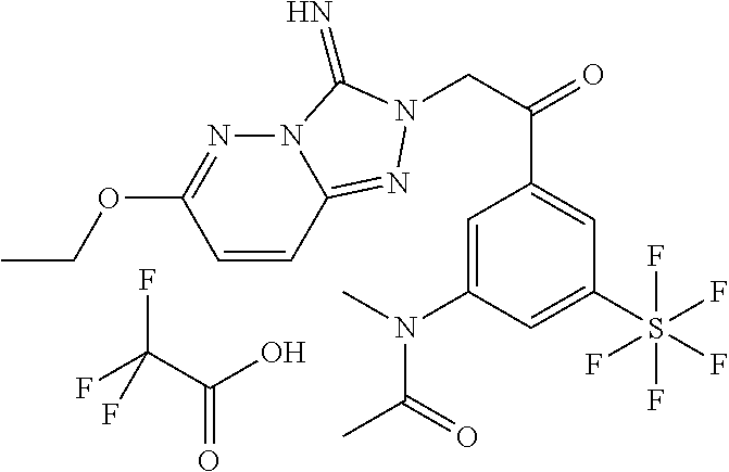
C1=CC2=NN(CC(=O)C3=CC(S(F)(F)(F)(F)F)=CC(N(C)C(=O)C)=C3)C(=N)N2N=C1OCC.C(C(O)=O)(F)(F)F
